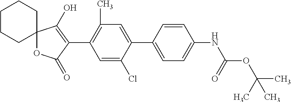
C12(OC(=O)C(C3=C(C)C=C(C4=CC=C(NC(OC(C)(C)C)=O)C=C4)C(Cl)=C3)=C1O)CCCCC2
